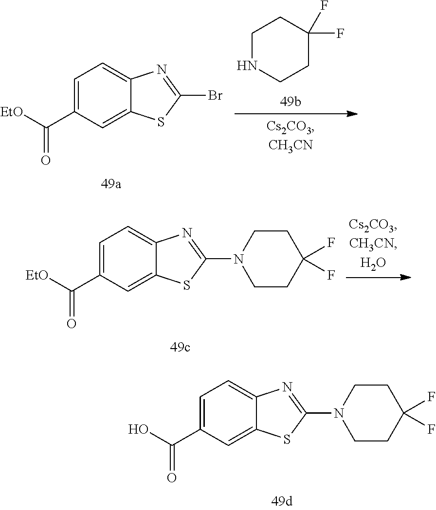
C1=C(C([EtO])=O)C=C2C(=C1)N=C(Br)S2.C1NCCC(F)(F)C1.C1=C(C([EtO])=O)C=C2C(=C1)N=C(N1CCC(F)(F)CC1)S2.C1=C(C(O)=O)C=C2C(=C1)N=C(N1CCC(F)(F)CC1)S2
